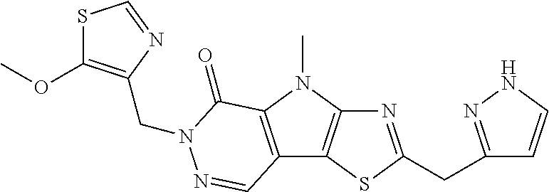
N1=C(CC2=NNC=C2)SC2=C1N(C)C1=C2C=NN(CC2=C(OC)SC=N2)C1=O
